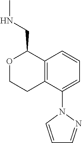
C12=C(C(N3C=CC=N3)=CC=C1)CCOC2CNC
